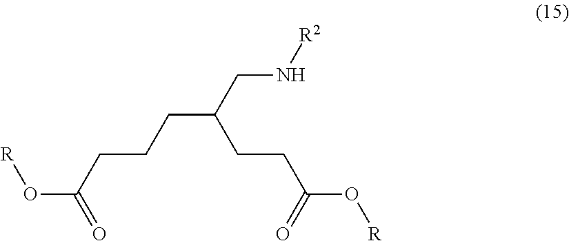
[R]OC(=O)CCCC(CN[R2])CCC(O[R])=O
